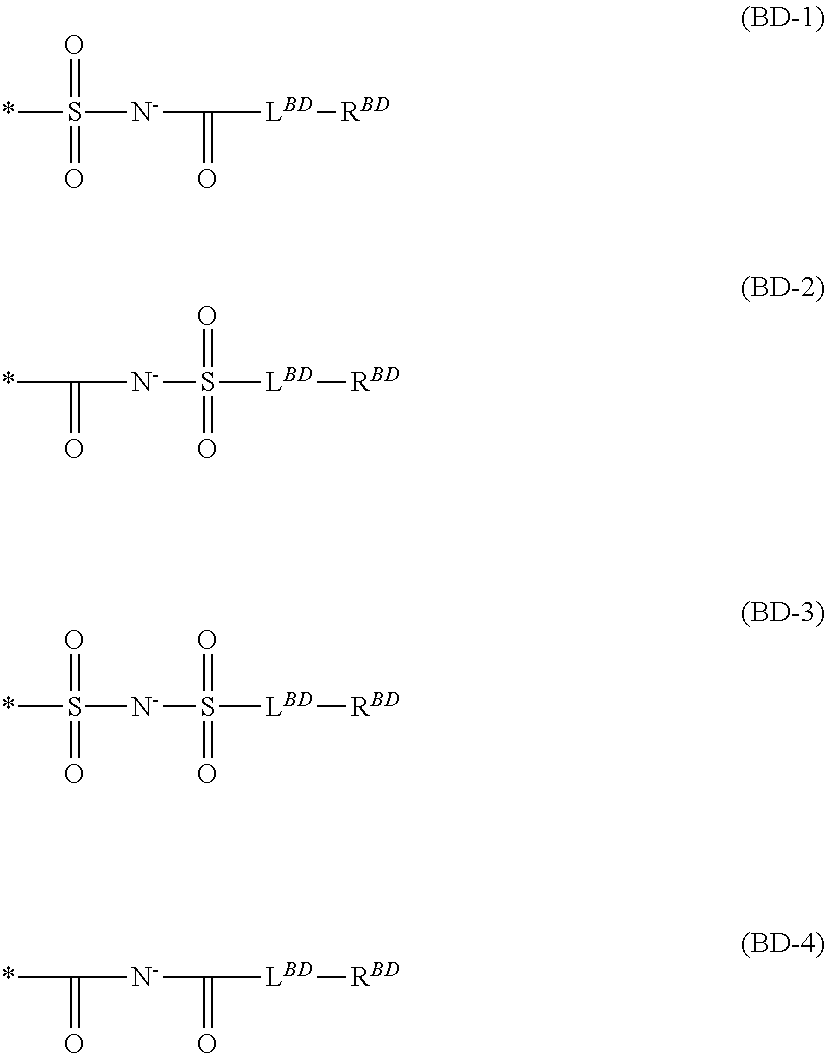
*C([N-]S([LBD][RBD])(=O)=O)=O.*S([N-]C([LBD][RBD])=O)(=O)=O.*C([N-]C([LBD][RBD])=O)=O.*S([N-]S([LBD][RBD])(=O)=O)(=O)=O
